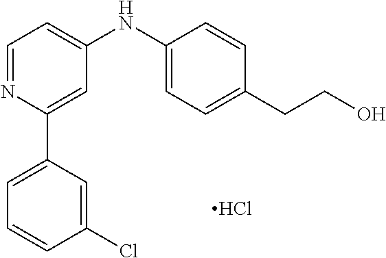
C1(Cl)=CC(C2=CC(NC3=CC=C(CCO)C=C3)=CC=N2)=CC=C1.Cl
